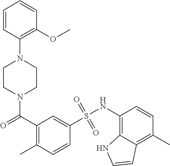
N1(C(=O)C2=C(C)C=CC(S(NC3=C4C(=C(C)C=C3)C=CN4)(=O)=O)=C2)CCN(C2=C(OC)C=CC=C2)CC1
